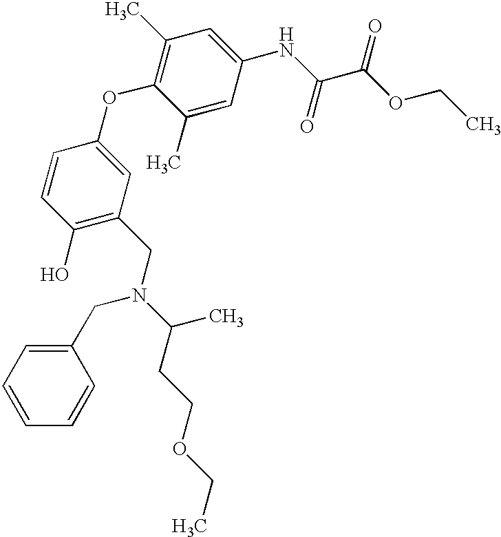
C1(O)=C(CN(C(CCOCC)C)CC2=CC=CC=C2)C=C(OC2=C(C)C=C(NC(C(OCC)=O)=O)C=C2C)C=C1
